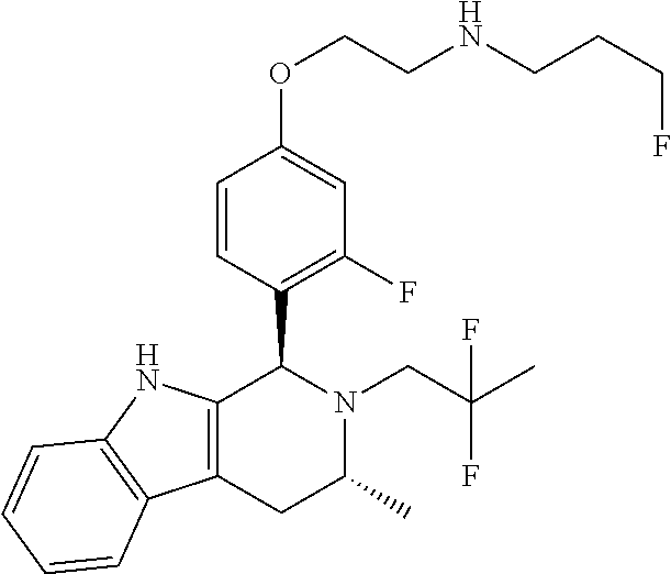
C12=C(NC3=C1C=CC=C3)C(C1=C(F)C=C(OCCNCCCF)C=C1)N(CC(C)(F)F)C(C)C2
